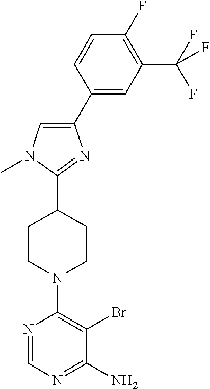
C1(C2=CC(C(F)(F)F)=C(F)C=C2)=CN(C)C(C2CCN(C3=C(Br)C(N)=NC=N3)CC2)=N1
